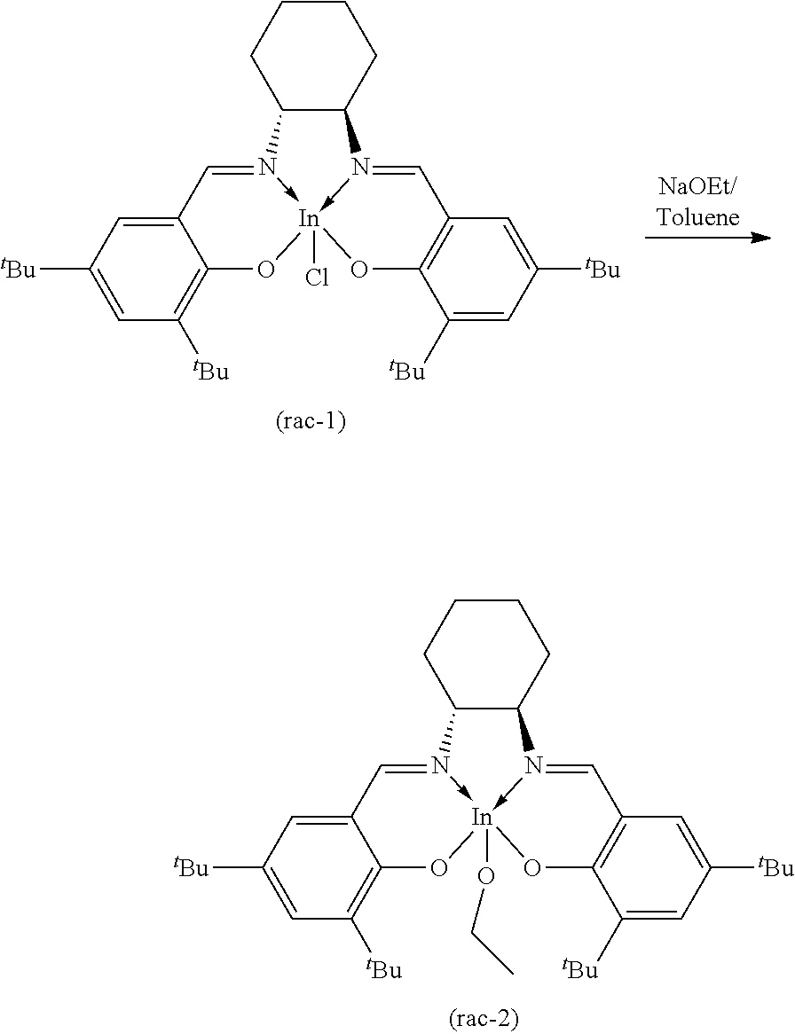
C12=CC([tBu])=CC([tBu])=C1O[In]13(OCC)-N(=C2)C2C(N->1=CC1=C(O3)C([tBu])=CC([tBu])=C1)CCCC2.C12=CC([tBu])=CC([tBu])=C1O[In]13(Cl)-N(=C2)C2C(N->1=CC1=C(O3)C([tBu])=CC([tBu])=C1)CCCC2
